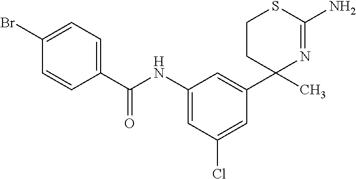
C1(NC(C2=CC=C(Br)C=C2)=O)=CC(Cl)=CC(C2(C)N=C(N)SCC2)=C1
